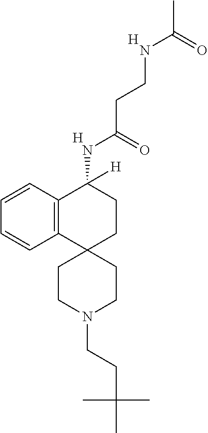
C12=C(C=CC=C1)C(NC(CCNC(C)=O)=O)([H])CCC21CCN(CCC(C)(C)C)CC1.[H].[H]
